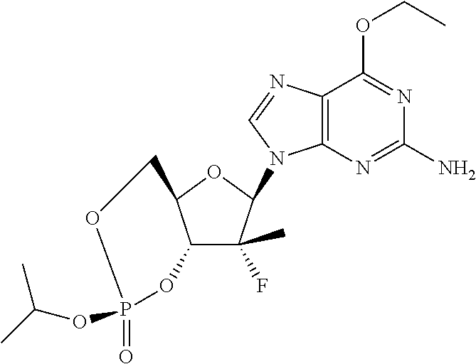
C12C(F)(C)C(N3C4=C(N=C3)C(OCC)=NC(N)=N4)OC1COP(=O)(OC(C)C)O2
